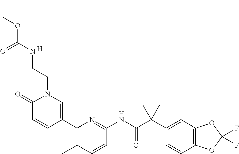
C1(=O)C=CC(C2=C(C)C=CC(NC(C3(C4=CC5=C(C=C4)OC(F)(F)O5)CC3)=O)=N2)=CN1CCNC(OCC)=O.[H]
